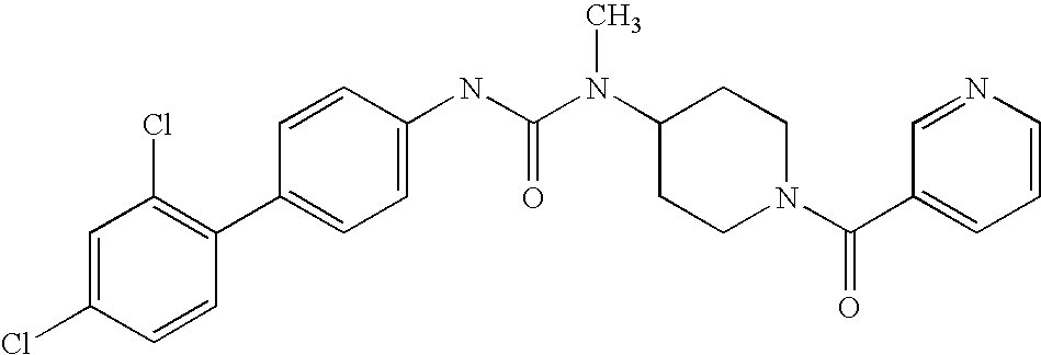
C1=C(Cl)C=CC(C2=CC=C(NC(N(C3CCN(C(C4=CC=CN=C4)=O)CC3)C)=O)C=C2)=C1Cl
